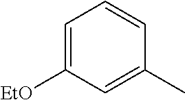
C1=C([EtO])C=C(C)C=C1
